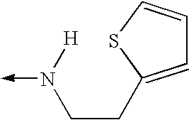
N(->C)([H])CCC1=CC=CS1
